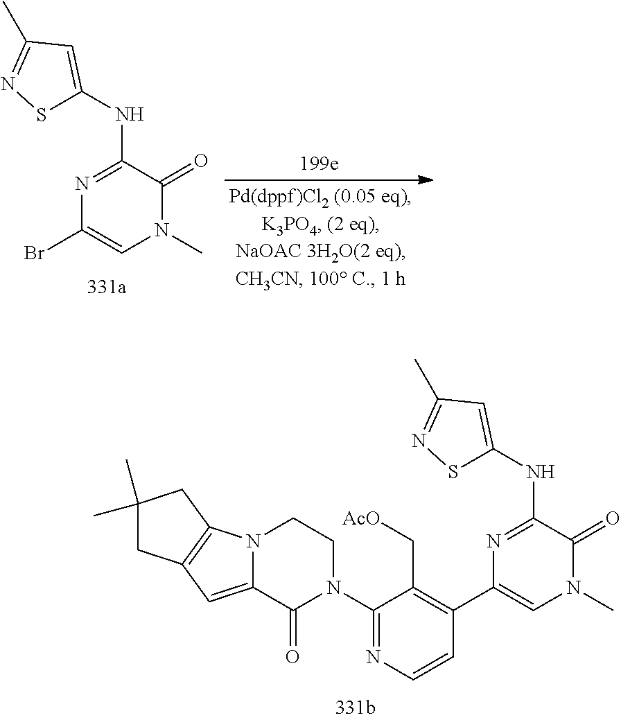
N1=C(NC2=CC(C)=NS2)C(=O)N(C)C=C1Br.N1=C(NC2=CC(C)=NS2)C(=O)N(C)C=C1C1=C(C[AcO])C(N2CCN3C(=CC4=C3CC(C)(C)C4)C2=O)=NC=C1
